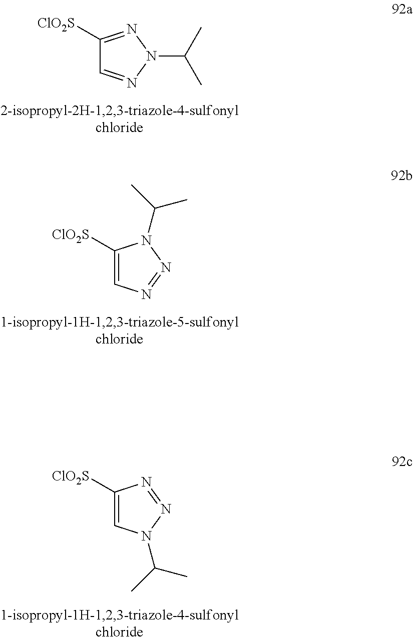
[ClO2S]C1=CN(C(C)C)N=N1.C1([ClO2S])=CN=NN1C(C)C.C1([ClO2S])=NN(C(C)C)N=C1
